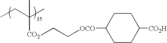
CCC(C)([CO2]CC[OCO]C1CCC([CO2H])CC1)C
